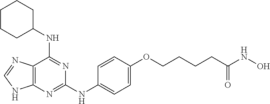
C12=C(N=C(NC3=CC=C(OCCCCC(NO)=O)C=C3)N=C1NC1CCCCC1)NC=N2
